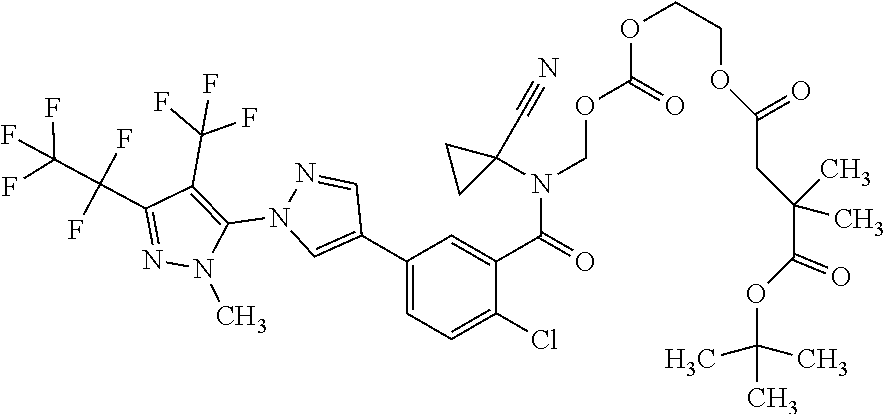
C(N(C(C1=CC(C2=CN(C3=C(C(F)(F)F)C(C(C(F)(F)F)(F)F)=NN3C)N=C2)=CC=C1Cl)=O)C1(C#N)CC1)OC(OCCOC(=O)CC(C(OC(C)(C)C)=O)(C)C)=O
